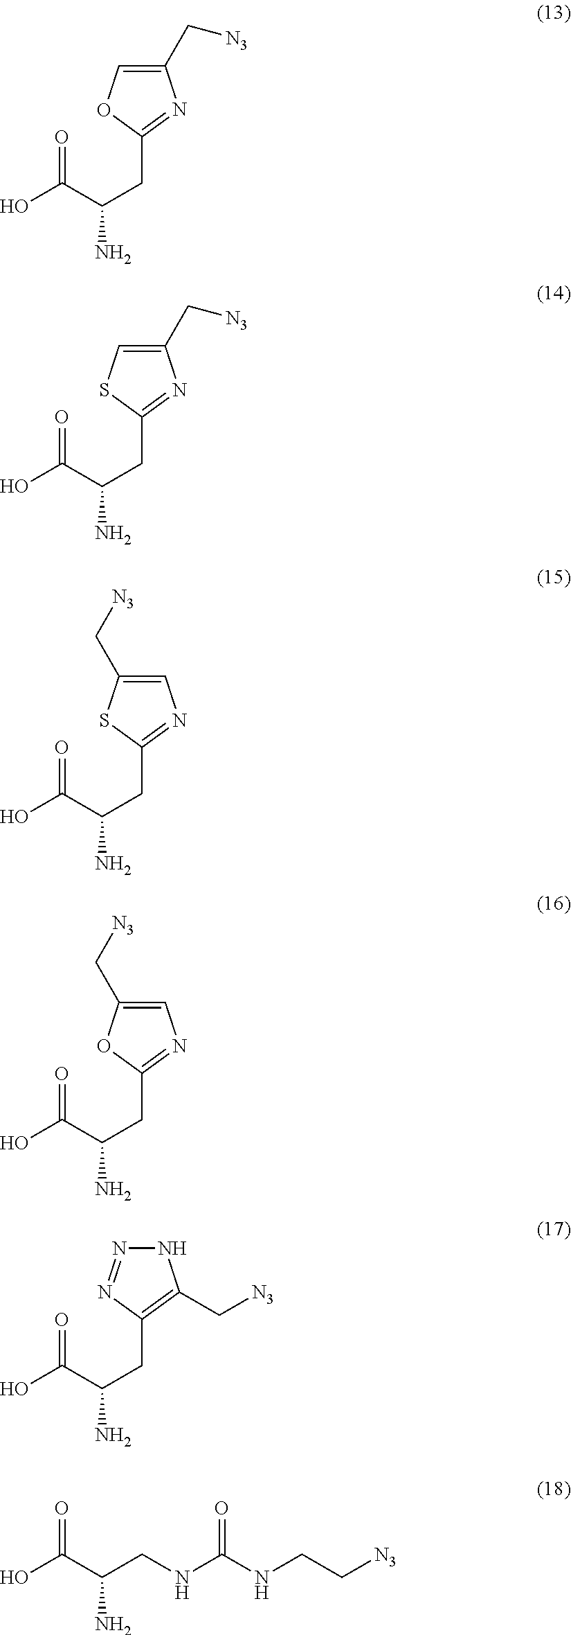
C(C(C(O)=O)N)C1=NC(C[N3])=CO1.C(C(C(O)=O)N)C1=NC(C[N3])=CS1.C(C(C(O)=O)N)C1=NC=C(C[N3])S1.C(C(C(O)=O)N)C1=NC=C(C[N3])O1.C(C(C(O)=O)N)C1=C(C[N3])NN=N1.OC(C(CNC(NCC[N3])=O)N)=O
